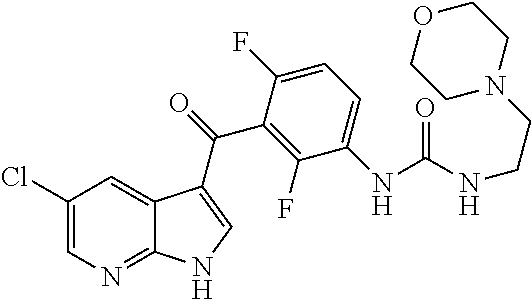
C1(F)=C(C(=O)C2=CNC3=NC=C(Cl)C=C32)C(F)=CC=C1NC(NCCN1CCOCC1)=O
